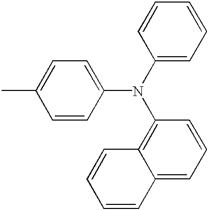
CC1=CC=C(N(C2=CC=CC=C2)C2=C3C(=CC=C2)C=CC=C3)C=C1
